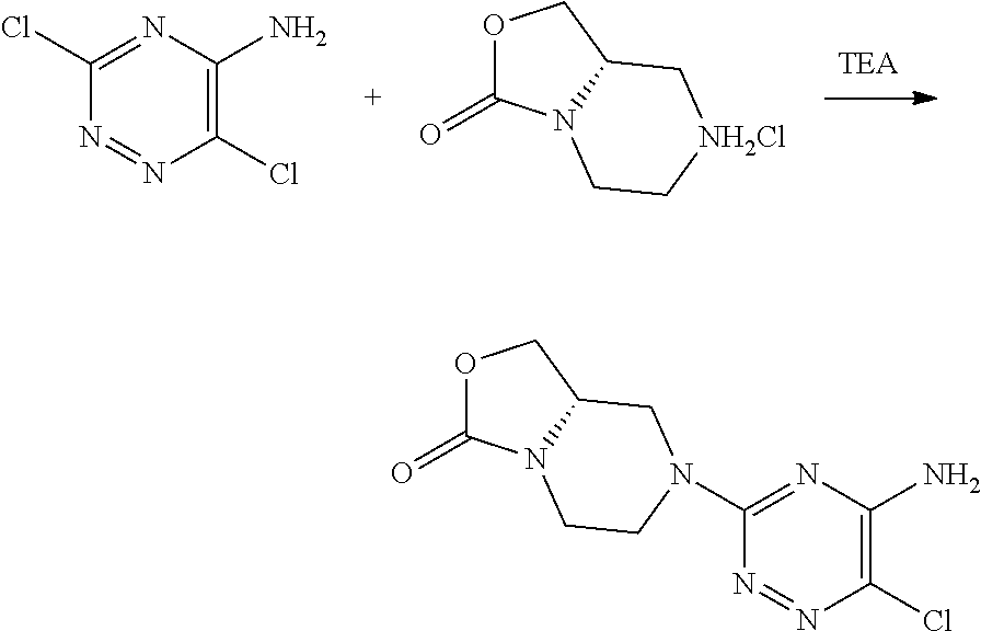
C1(Cl)=NC(N)=C(Cl)N=N1.O1C(=O)N2C(C1)C[NH2Cl]CC2.O1C(=O)N2C(C1)CN(C1=NC(N)=C(Cl)N=N1)CC2
